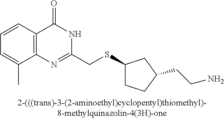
C1=C(C)C2=C(C=C1)C(=O)NC(CSC1CCC(CCN)C1)=N2.[2-(((trans)-3-(2-aminoethyl)cyclopentyl)thiomethyl)-8-methylquinazolin-4(3H)-one]
